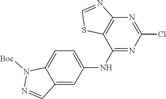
N1([Boc])N=CC2=CC(NC3=NC(Cl)=NC4=C3SC=N4)=CC=C12
